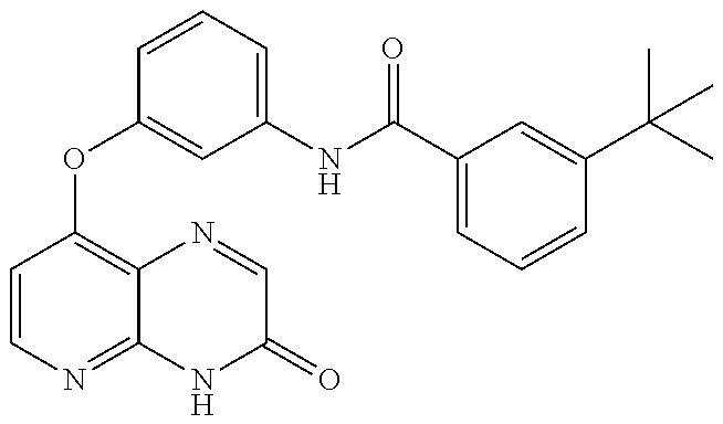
C1=CN=C2C(=C1OC1=CC(NC(C3=CC=CC(C(C)(C)C)=C3)=O)=CC=C1)N=CC(=O)N2
